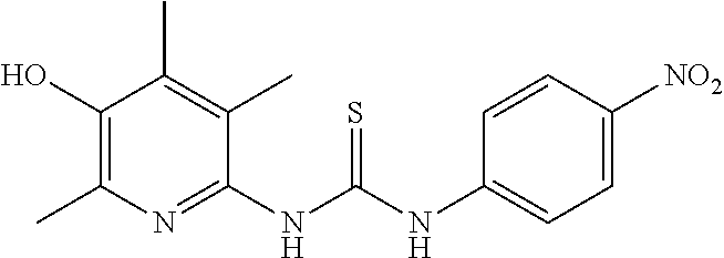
C1(NC(NC2=CC=C([NO2])C=C2)=S)=NC(C)=C(O)C(C)=C1C
